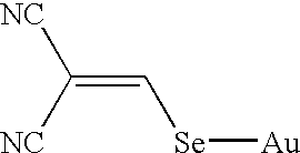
C([Se][Au])=C([NC])[NC]
